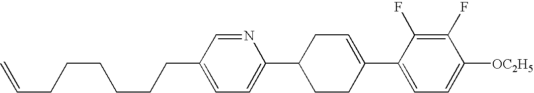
C1(F)=C(F)C(C2=CCC(C3=CC=C(CCCCCCC=C)C=N3)CC2)=CC=C1[OC2H5]
